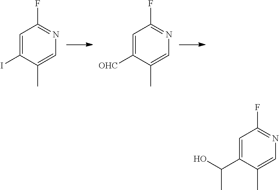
C1=C(I)C(C)=CN=C1F.C1=C([OHC])C(C)=CN=C1F.C1=C(C(O)C)C(C)=CN=C1F
